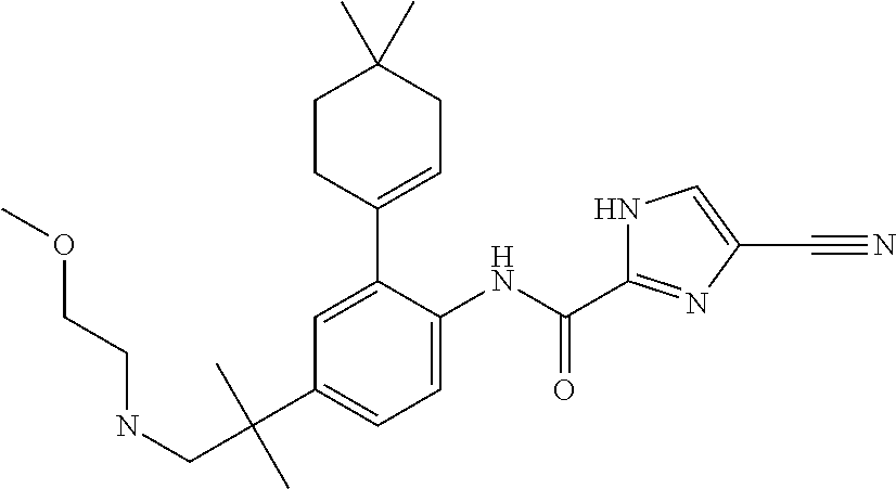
C1=C(C2=CCC(C)(C)CC2)C(NC(C2=NC(C#N)=CN2)=O)=CC=C1C(C)(CNCCOC)C
